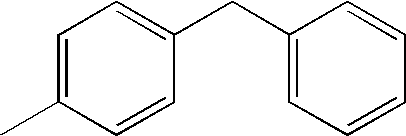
C1(CC2=CC=C(C)C=C2)=CC=CC=C1
